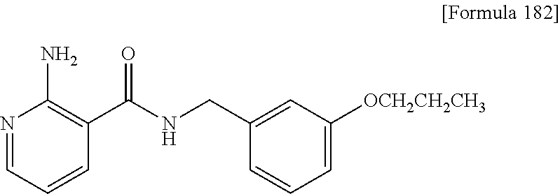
N1=CC=CC(C(NCC2=CC([OCH2CH2CH3])=CC=C2)=O)=C1N
